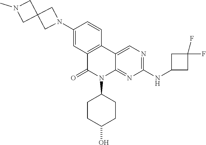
N1(C2CCC(O)CC2)C2=NC(NC3CC(F)(F)C3)=NC=C2C2=C(C1=O)C=C(N1CC3(C1)CN(C)C3)C=C2
